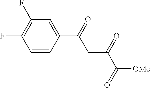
C1=C(C(=O)CC(=O)C([OMe])=O)C=CC(F)=C1F
